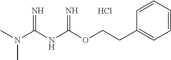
Cl.O(C(NC(N(C)C)=N)=N)CCC1=CC=CC=C1
